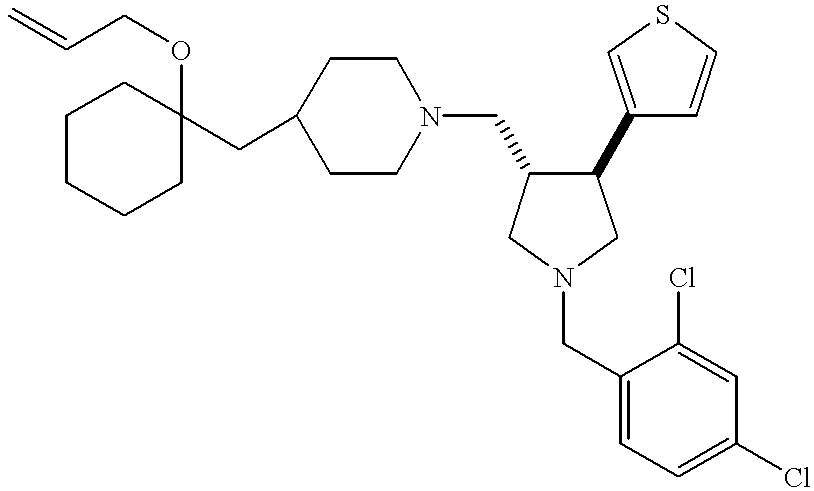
C1CCCC(OCC=C)(CC2CCN(CC3C(C4=CSC=C4)CN(CC4=CC=C(Cl)C=C4Cl)C3)CC2)C1
